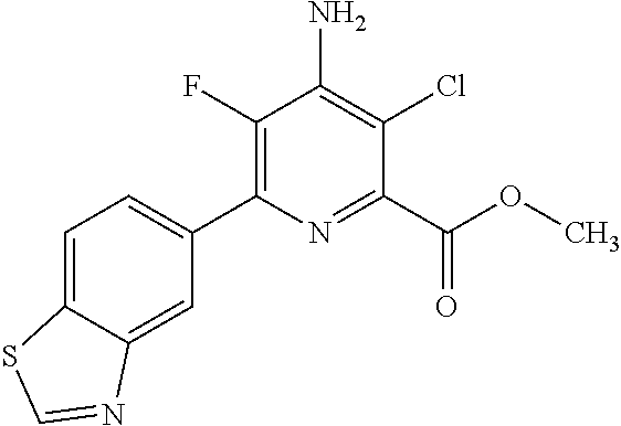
C1(C2=CC=C3C(=C2)N=CS3)=C(F)C(N)=C(Cl)C(C(OC)=O)=N1
